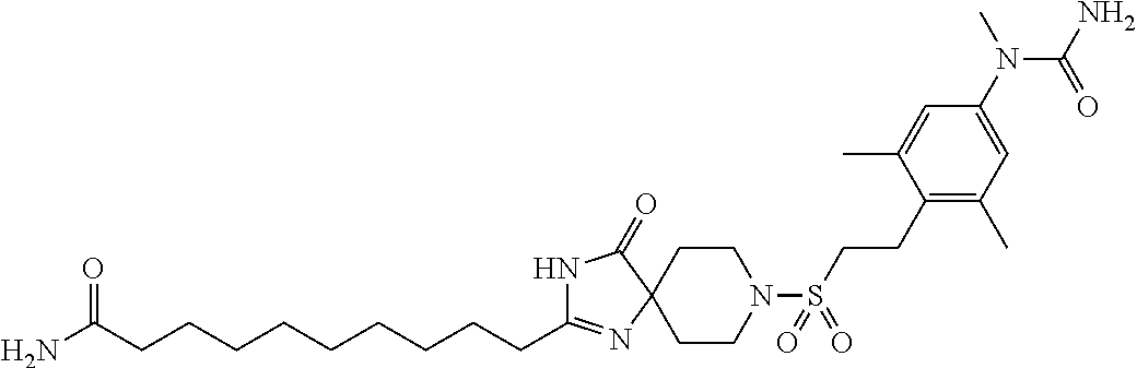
C1CN(S(=O)(=O)CCC2=C(C)C=C(N(C(=O)N)C)C=C2C)CCC12N=C(CCCCCCCCCC(N)=O)NC2=O
